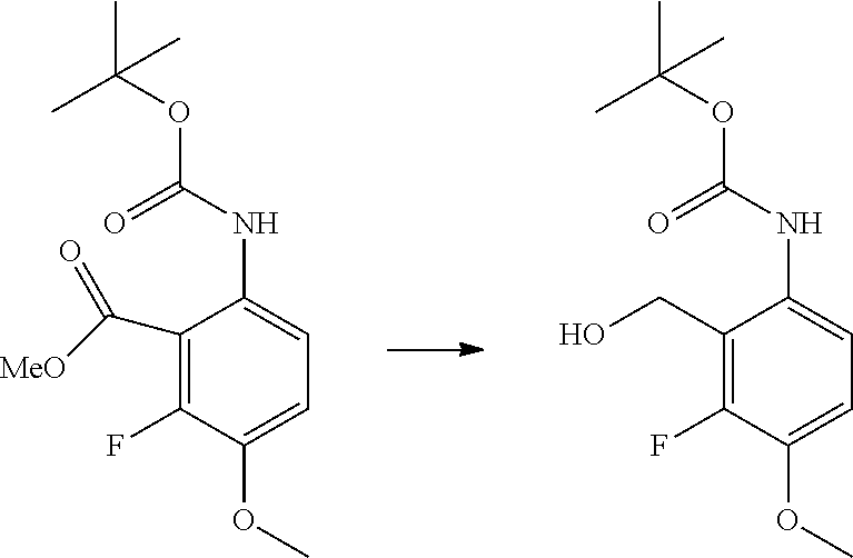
C1(F)=C(CO)C(NC(OC(C)(C)C)=O)=CC=C1OC.C1(F)=C(C([MeO])=O)C(NC(OC(C)(C)C)=O)=CC=C1OC
